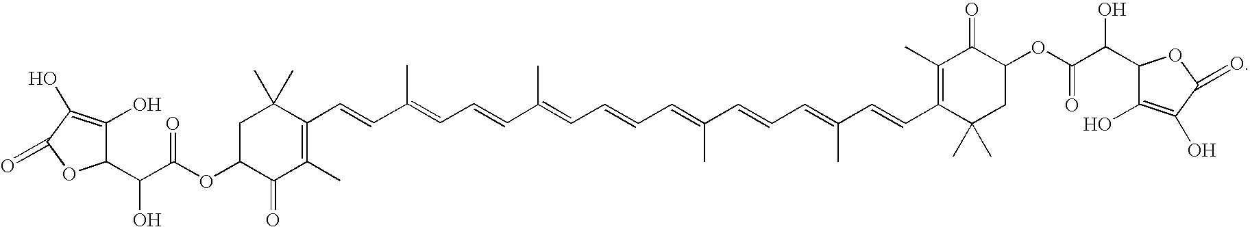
C(C(OC1C(=O)C(C)=C(C=CC(=CC=CC(=CC=CC=C(C=CC=C(C=CC2=C(C)C(=O)C(OC(=O)C(C3C(O)=C(O)C(=O)O3)O)CC2(C)C)C)C)C)C)C(C)(C)C1)=O)(C1C(O)=C(O)C(=O)O1)O
